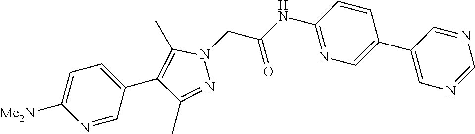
C1(C2=CN=C(NC(=O)CN3C(C)=C(C4=CC=C([Me2N])N=C4)C(C)=N3)C=C2)=CN=CN=C1
